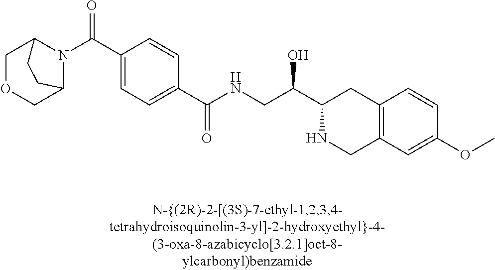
C(C1=CC=C(C(NCC(C2NCC3=C(C2)C=CC(OC)=C3)O)=O)C=C1)(N1C2COCC1CC2)=O
